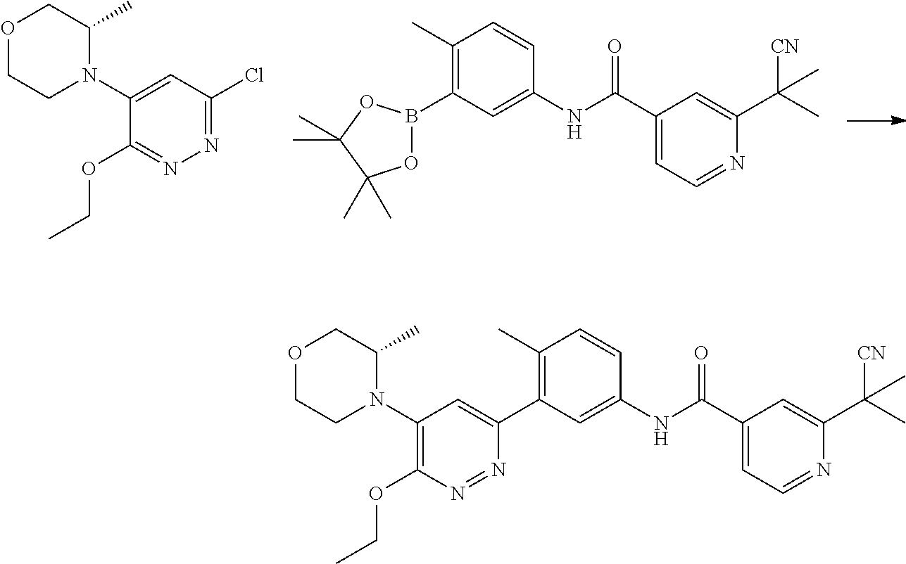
B1(C2=C(C)C=CC(NC(C3=CC=NC(C(C)([CN])C)=C3)=O)=C2)OC(C)(C)C(C)(C)O1.C1(N2C(C)COCC2)=CC(Cl)=NN=C1OCC.C1(N2C(C)COCC2)=C(OCC)N=NC(C2=C(C)C=CC(NC(C3=CC=NC(C(C)([CN])C)=C3)=O)=C2)=C1
